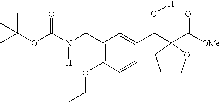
CC(C)(C)OC(N(CC1=C(OCC)C=CC(C(O[H])C2(C(=O)[OMe])OCCC2)=C1)[H])=O
